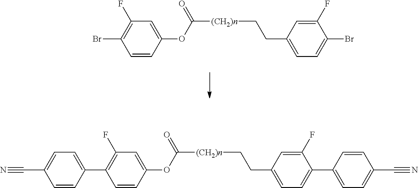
[(CH2)n](C(OC1=CC(F)=C(Br)C=C1)=O)CCC1=CC=C(Br)C(F)=C1.[(CH2)n](C(OC1=CC(F)=C(C2=CC=C(C#N)C=C2)C=C1)=O)CCC1=CC=C(C2=CC=C(C#N)C=C2)C(F)=C1
